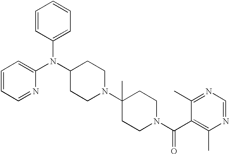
C1(N(C2CCN(C3(C)CCN(C(C4=C(C)N=CN=C4C)=O)CC3)CC2)C2=CC=CC=N2)=CC=CC=C1
